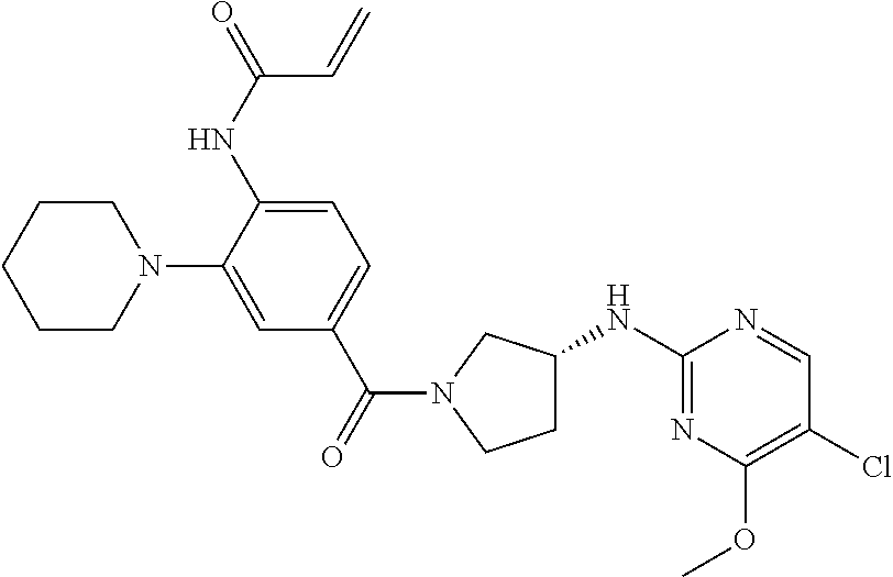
C1CCCCN1C1=CC(C(=O)N2CCC(NC3=NC(OC)=C(Cl)C=N3)C2)=CC=C1NC(=O)C=C
